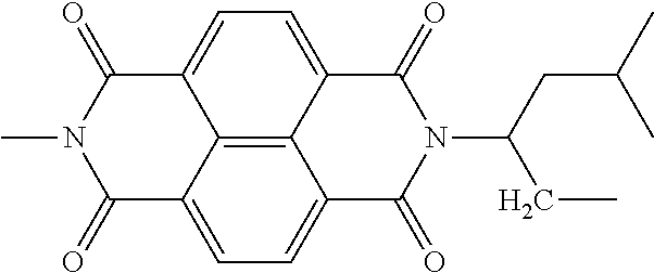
C12=CC=C3C4=C1C(=CC=C4C(=O)N(C(CC(C)C)CC)C3=O)C(=O)N(C)C2=O
